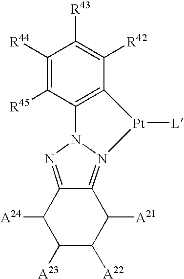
C1([R44])=C([R45])C2=C(C([R42])=C1[R43])[Pt]([L])N1=C3C(=NN21)C([A24])C([A23])C([A22])C3[A21]
